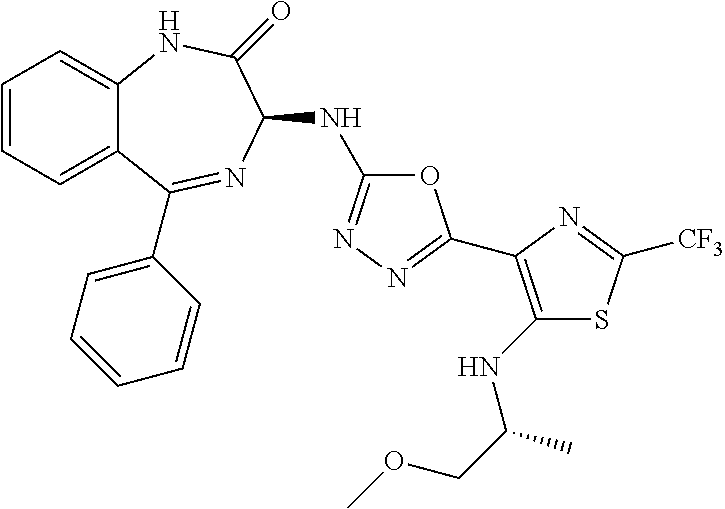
C1=CC=C2C(=C1)NC(=O)C(NC1=NN=C(C3=C(NC(COC)C)SC([CF3])=N3)O1)N=C2C1=CC=CC=C1
